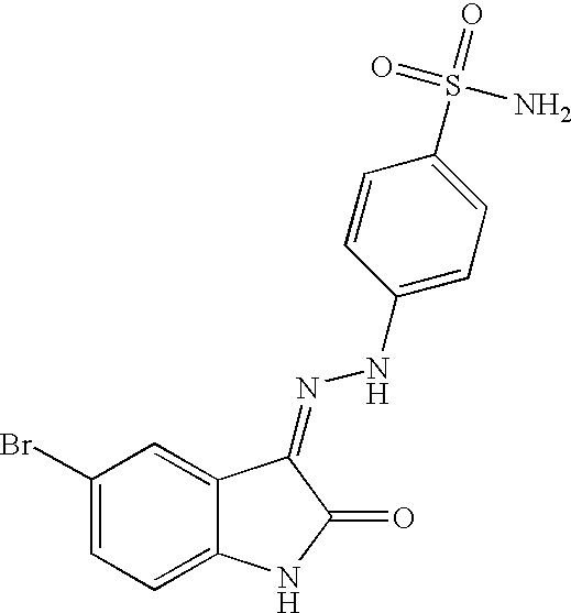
C1(Br)=CC=C2C(=C1)C(=NNC1=CC=C(S(=O)(N)=O)C=C1)C(=O)N2
